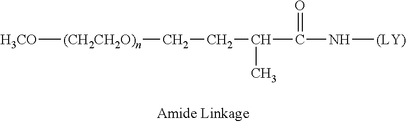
[H3CO][(CH2CH2O)n]CCC(C(N[(LY)])=O)C
